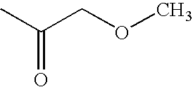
C(C(C)=O)OC
